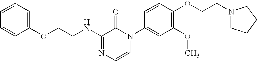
C1(OCCNC2=NC=CN(C3=CC(OC)=C(OCCN4CCCC4)C=C3)C2=O)=CC=CC=C1
